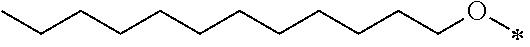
C(COC)CCCCCCCCCC
